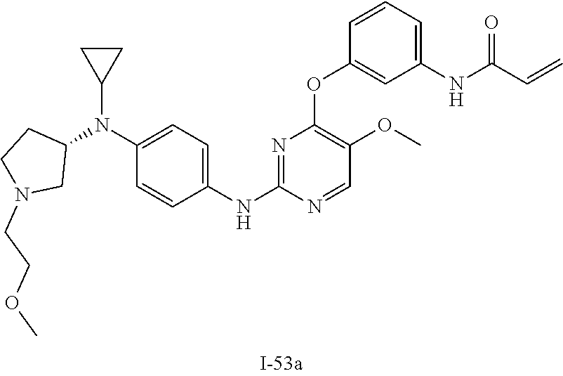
C1=CC=C(NC(C=C)=O)C=C1OC1=C(OC)C=NC(NC2=CC=C(N(C3CCN(CCOC)C3)C3CC3)C=C2)=N1
